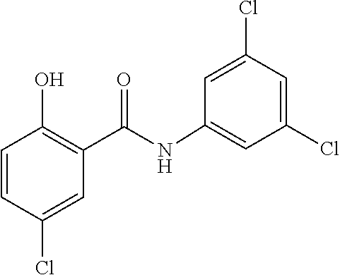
C1=C(Cl)C=C(Cl)C=C1NC(C1=C(O)C=CC(Cl)=C1)=O
